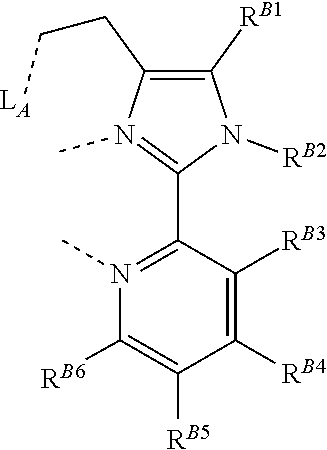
C(C1=C([RB1])N([RB2])C(C2=N(C)C([RB6])=C([RB5])C([RB4])=C2[RB3])=N1C)C[LA]
